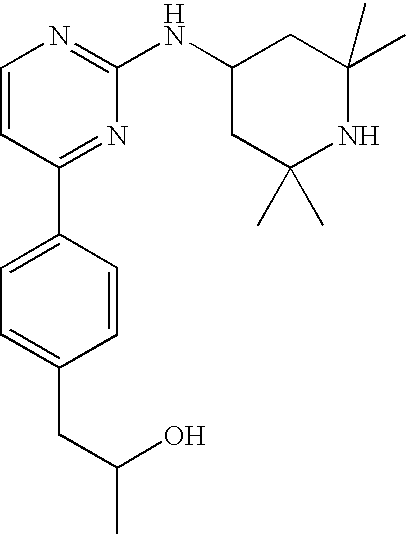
C1(C2=CC=C(CC(O)C)C=C2)=NC(NC2CC(C)(C)NC(C)(C)C2)=NC=C1
